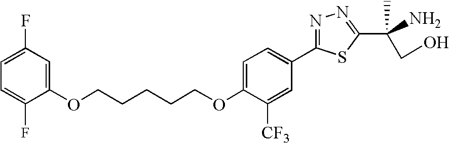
C(CCCCOC1=CC=C(C2=NN=C(C(N)(CO)C)S2)C=C1[CF3])OC1=CC(F)=CC=C1F
